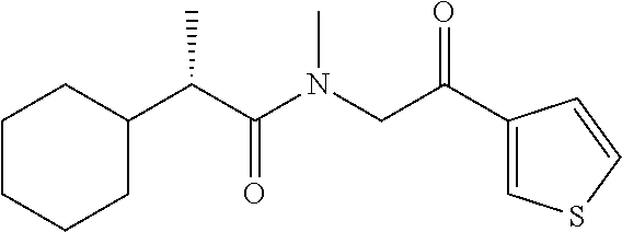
C1CCCC(C(C(=O)N(CC(C2=CSC=C2)=O)C)C)C1
